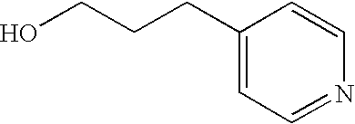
C(O)CCC1=CC=NC=C1
